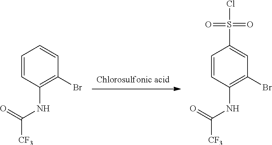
C1=CC(NC(=O)[CF3])=C(Br)C=C1.C1=CC(NC(=O)[CF3])=C(Br)C=C1S(=O)(=O)Cl
